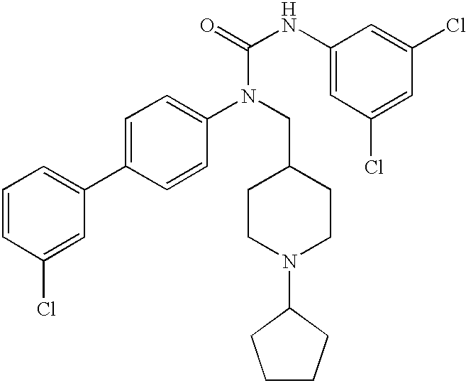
C1=CC(Cl)=CC(C2=CC=C(N(CC3CCN(C4CCCC4)CC3)C(=O)NC3=CC(Cl)=CC(Cl)=C3)C=C2)=C1
